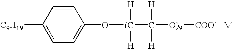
C1=C([C9H19])C=CC(O[(C]([H])([H])C([H])([H])[O)9][COO-])=C1.[M+]
